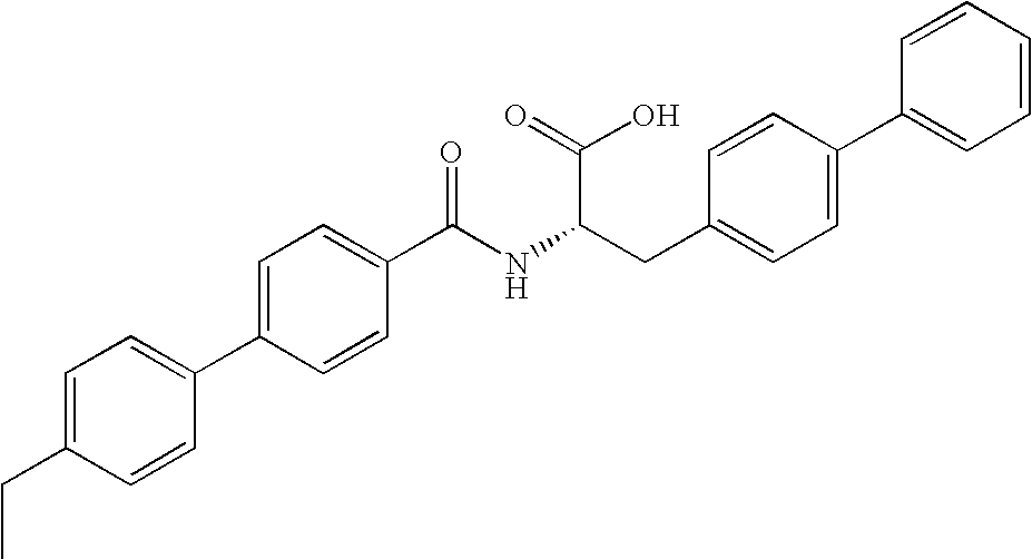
C1=C(CC)C=CC(C2=CC=C(C(=O)NC(CC3=CC=C(C4=CC=CC=C4)C=C3)C(O)=O)C=C2)=C1
